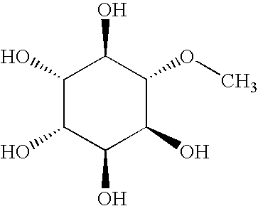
C1(O)C(O)C(O)C(O)C(OC)C1O
